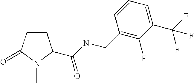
C1CC(=O)N(C)C1C(NCC1=C(F)C(C(F)(F)F)=CC=C1)=O
